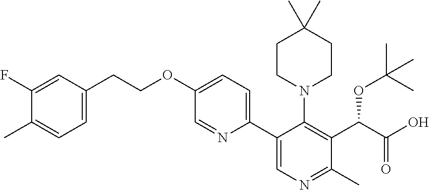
C1CN(C2=C(C(C(O)=O)OC(C)(C)C)C(C)=NC=C2C2=CC=C(OCCC3=CC=C(C)C(F)=C3)C=N2)CCC1(C)C
